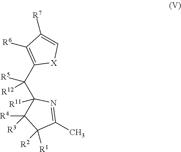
C(C1=C([R6])C([R7])=C[X]1)(C1([R11])N=C(C)C([R1])([R2])C1([R4])[R3])([R5])[R12]
